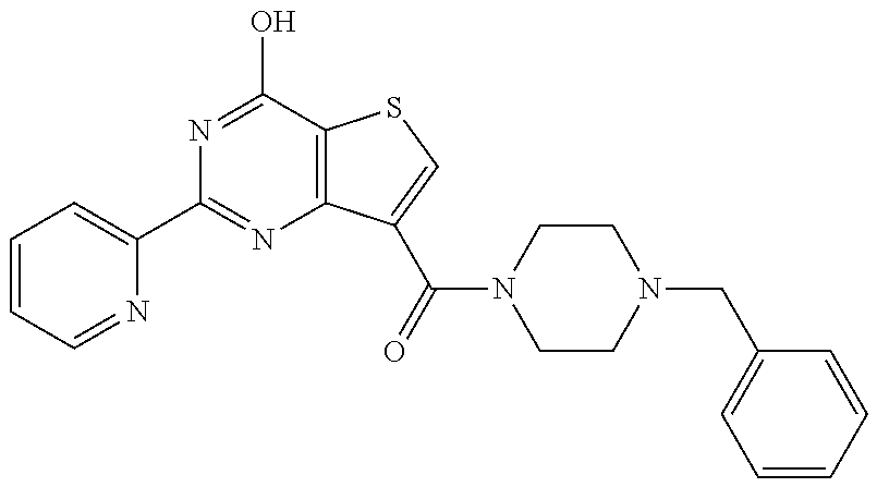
N1=C(O)C2=C(N=C1C1=CC=CC=N1)C(C(N1CCN(CC3=CC=CC=C3)CC1)=O)=CS2
